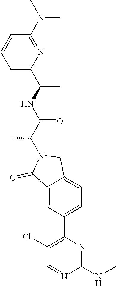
C1=C(C(NC(C(C)N2C(=O)C3=CC(C4=C(Cl)C=NC(NC)=N4)=CC=C3C2)=O)C)N=C(N(C)C)C=C1
